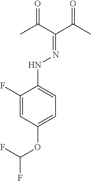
C1(F)=CC(OC(F)F)=CC=C1NN=C(C(=O)C)C(C)=O
